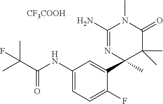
[CF3COOH].C1(NC(=O)C(C)(C)F)=CC=C(F)C(C2(C)C(C)(C)C(=O)N(C)C(N)=N2)=C1
